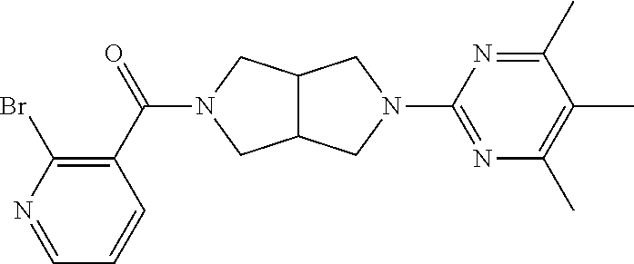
C1(C(=O)N2CC3C(C2)CN(C2=NC(C)=C(C)C(C)=N2)C3)=C(Br)N=CC=C1
